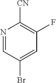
N1=CC(Br)=CC(F)=C1[CN]
